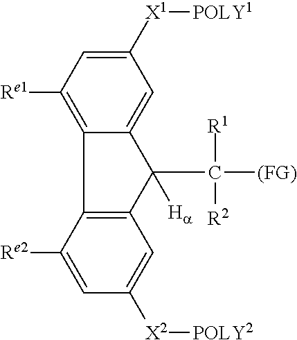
C12=C([Re1])C=C([X1][POLY1])C=C1C(C([R1])([R2])[(FG)])([Ha])C1=C2C([Re2])=CC([X2][POLY2])=C1
